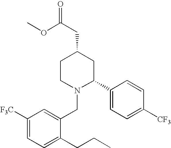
C1CN(CC2=CC([F3C])=CC=C2CCC)C(C2=CC=C([CF3])C=C2)CC1CC(=O)OC
